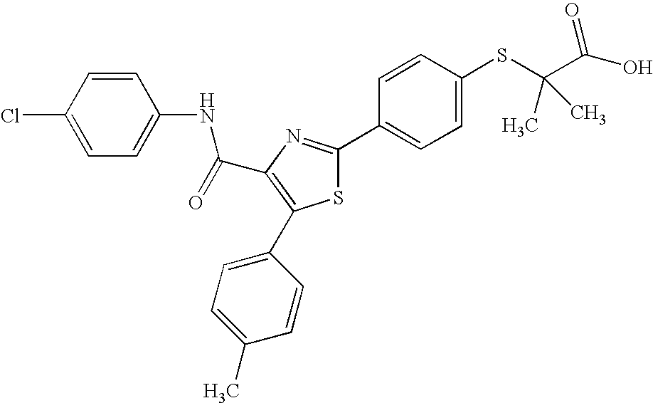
C(C1=C(C2=CC=C(C)C=C2)SC(C2=CC=C(SC(C(O)=O)(C)C)C=C2)=N1)(=O)NC1=CC=C(Cl)C=C1
